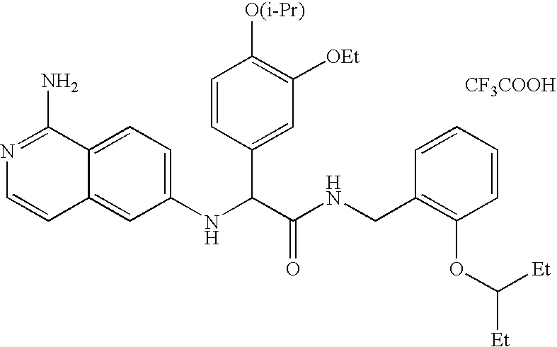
C1(NC(C(NCC2=C(OC([Et])[Et])C=CC=C2)=O)C2=CC([OEt])=C([O(i-Pr)])C=C2)=CC=C2C(=C1)C=CN=C2N.[CF3COOH]
